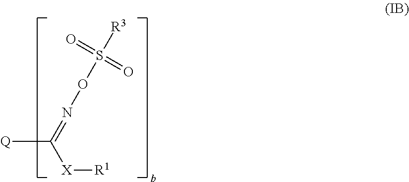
[Q]C(=NOS([R3])(=O)=O)[X][R1]
